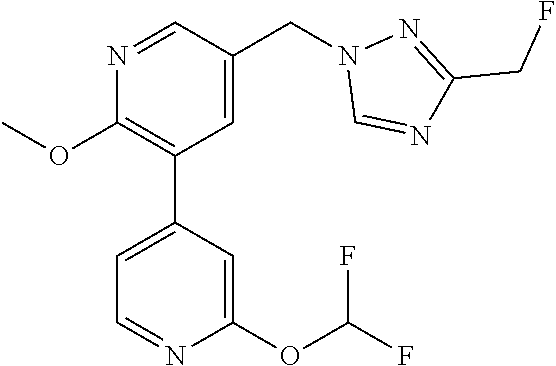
N1=CC(CN2C=NC(CF)=N2)=CC(C2=CC=NC(OC(F)F)=C2)=C1OC
